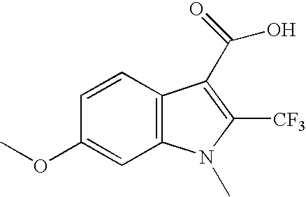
C1=CC(OC)=CC2=C1C(C(O)=O)=C([CF3])N2C
